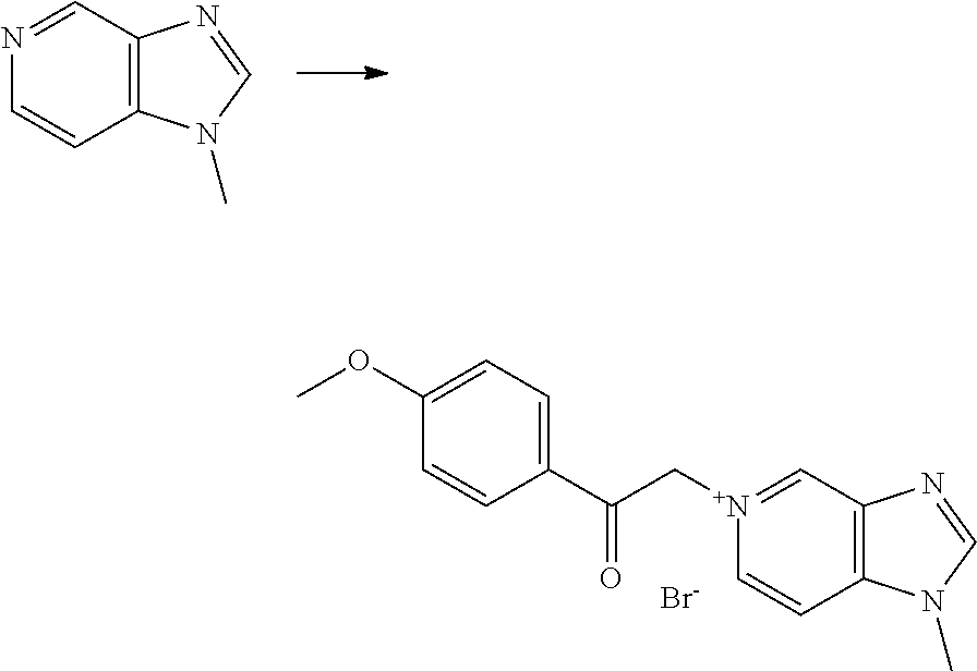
N1=CC2=C(C=C1)N(C)C=N2.C1(OC)=CC=C(C(C[N+]2=CC3=C(C=C2)N(C)C=N3)=O)C=C1.[Br-]
